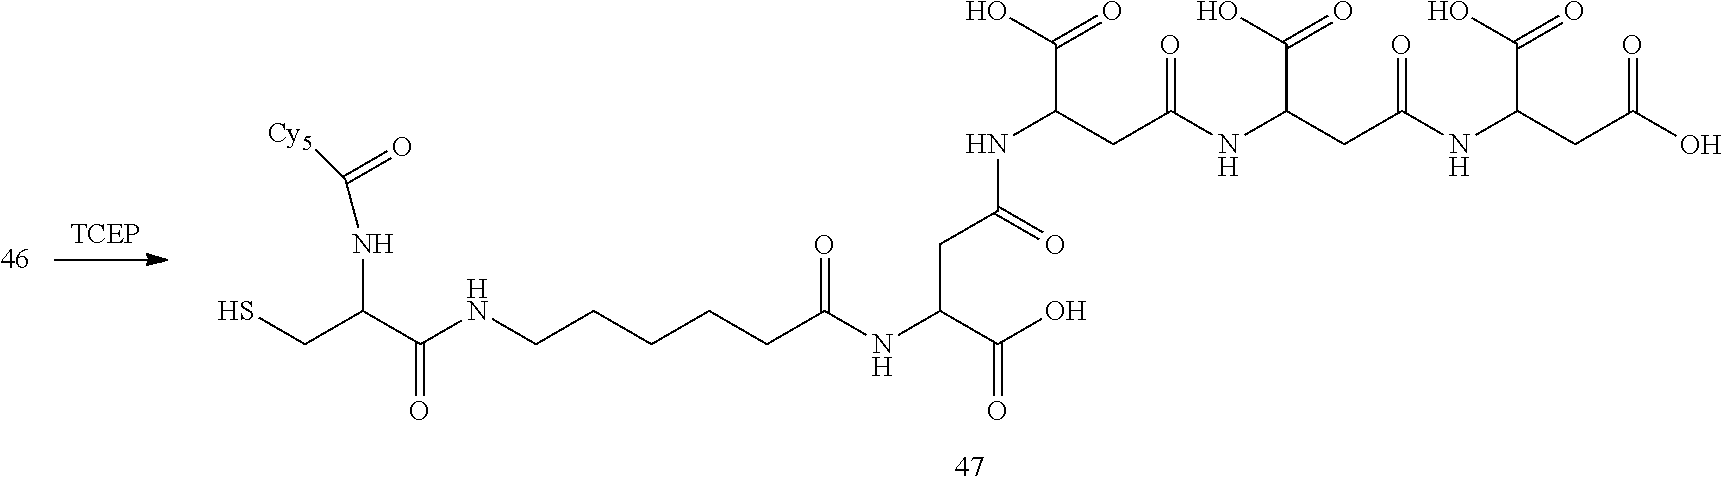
N(C(C(O)=O)CC(=O)NC(CC(NC(CC(NC(CC(O)=O)C(O)=O)=O)C(O)=O)=O)C(O)=O)C(=O)CCCCCNC(C(CS)NC([Cy5])=O)=O
